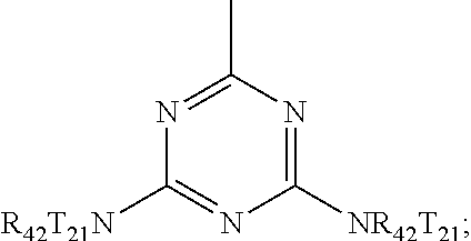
C1(C)=NC([R42T21N])=NC([NR42T21])=N1
